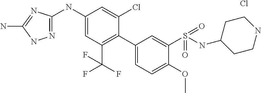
N1=C(NC2=CC(C(F)(F)F)=C(C3=CC=C(OC)C(S(=O)(=O)NC4CCNCC4)=C3)C(Cl)=C2)N=C(N)N1.Cl
